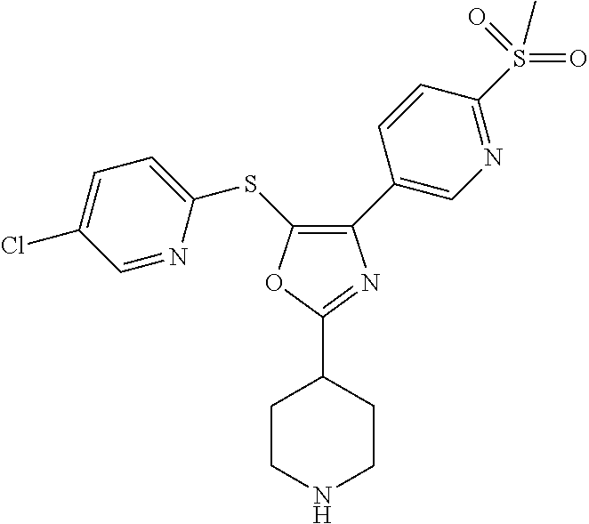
C1(C2=CN=C(S(=O)(C)=O)C=C2)=C(SC2=CC=C(Cl)C=N2)OC(C2CCNCC2)=N1
